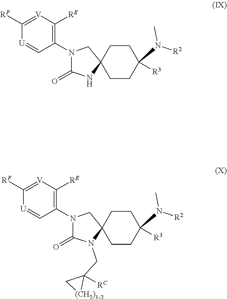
C1CC2(CN(C3=C([RE])[V]=C([RF])[U]=C3)C(=O)N2)CCC1([R3])N([R2])C.C1CC2(CN(C3=C([RE])[V]=C([RF])[U]=C3)C(=O)N2CC2([RC])C[(CH2)1-2]2)CCC1([R3])N([R2])C
